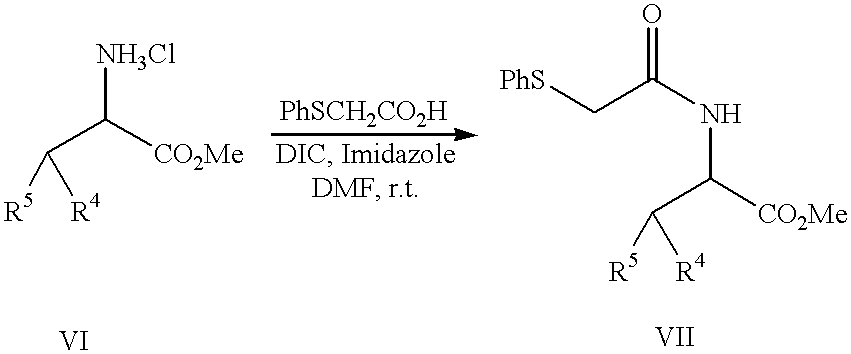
[NH3Cl]C(C([R5])[R4])[CO2Me].C(C(NC(C([R5])[R4])[CO2Me])=O)[PhS]
